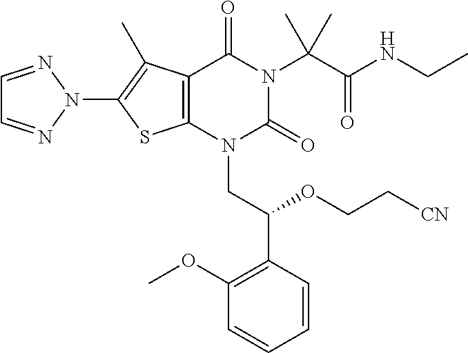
C12=C(N(CC(C3=C(OC)C=CC=C3)OCC[CN])C(=O)N(C(C(NCC)=O)(C)C)C1=O)SC(N1N=CC=N1)=C2C
